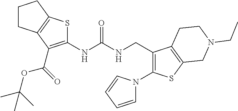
C1CC2=C(C1)SC(NC(NCC1=C(N3C=CC=C3)SC3=C1CCN(CC)C3)=O)=C2C(OC(C)(C)C)=O
